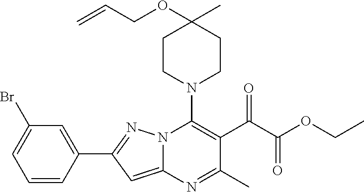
C1=CC(C2=NN3C(=C2)N=C(C)C(C(C(OCC)=O)=O)=C3N2CCC(C)(OCC=C)CC2)=CC(Br)=C1
